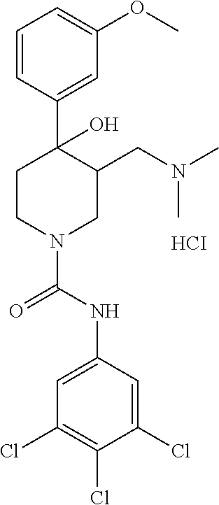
C1=CC(C2(O)CCN(C(NC3=CC(Cl)=C(Cl)C(Cl)=C3)=O)CC2CN(C)C)=CC(OC)=C1.[HCI]
